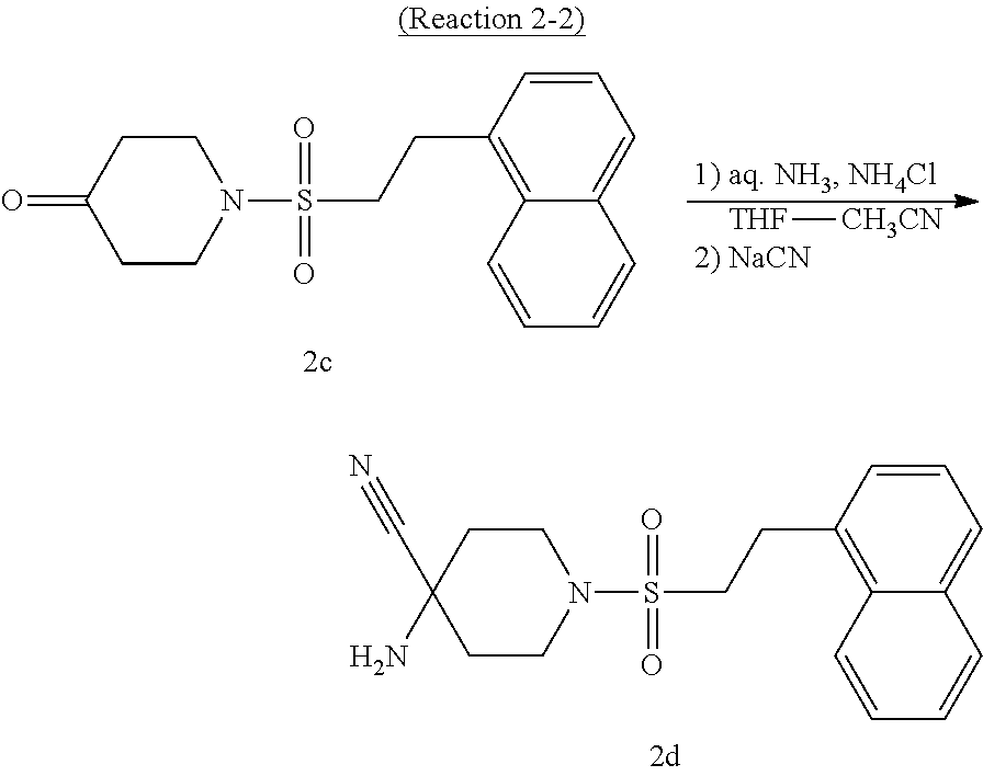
C1(N)(C#N)CCN(S(=O)(=O)CCC2=C3C(=CC=C2)C=CC=C3)CC1.C1(=O)CCN(S(=O)(=O)CCC2=C3C(=CC=C2)C=CC=C3)CC1.[THF][CH3CN]
